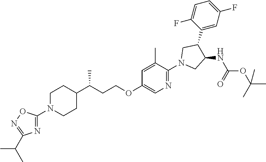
C1N(C2=NC(C(C)C)=NO2)CCC(C(CCOC2=CN=C(N3CC(NC(OC(C)(C)C)=O)C(C4=CC(F)=CC=C4F)C3)C(C)=C2)C)C1
